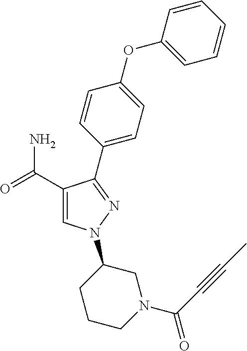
C1(C(=O)N)=CN(C2CCCN(C(C#CC)=O)C2)N=C1C1=CC=C(OC2=CC=CC=C2)C=C1
